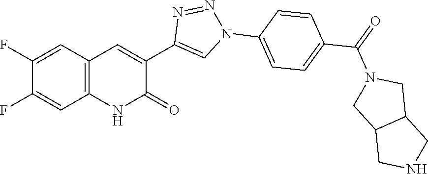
C1(F)=CC2=C(C=C1F)NC(=O)C(C1=CN(C3=CC=C(C(=O)N4CC5C(C4)CNC5)C=C3)N=N1)=C2
